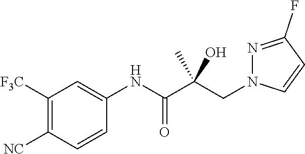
C1([F3C])=C([NC])C=CC(NC(C(CN2N=C(F)C=C2)(C)O)=O)=C1
